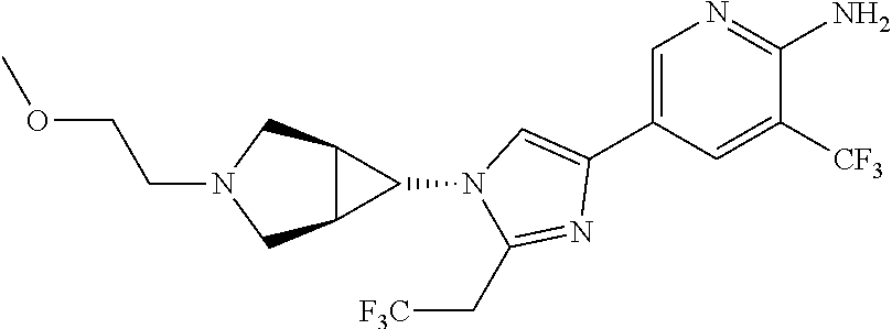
C1=C(C2=CN(C3C4C3CN(CCOC)C4)C(C[F3C])=N2)C=C([CF3])C(N)=N1
